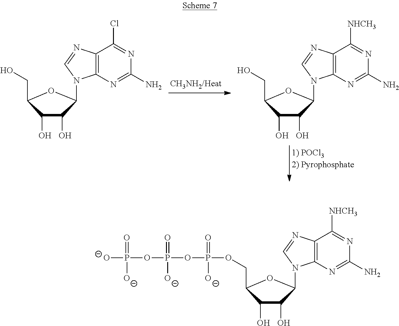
C1(O)C(O)C(N2C3=C(N=C2)C(Cl)=NC(N)=N3)OC1CO.C1(O)C(O)C(N2C3=C(N=C2)C([NHCH3])=NC(N)=N3)OC1CO.C1(O)C(O)C(N2C3=C(N=C2)C([NHCH3])=NC(N)=N3)OC1COP(OP(OP([O-])(=O)[O-])(=O)[O-])(=O)[O-]
